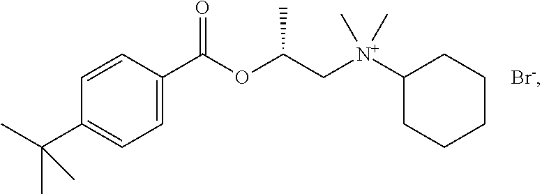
C1(C(C)(C)C)=CC=C(C(OC(C[N+](C2CCCCC2)(C)C)C)=O)C=C1
